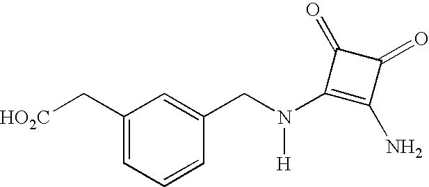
C1(C[HO2C])=CC=CC(CN(C2=C(N)C(=O)C2=O)[H])=C1
